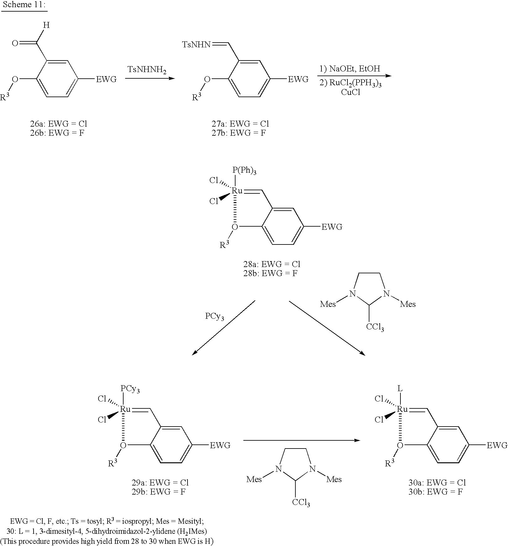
C1=C2C(=CC=C1[EWG])O([R3])[Ru](Cl)(Cl)([P(Ph)3])=C2.[PCy3].C1CN([Mes])C([CCl3])N1[Mes].C1CN([Mes])C([CCl3])N1[Mes].C1=C2C(=CC=C1[EWG])O([R3])[Ru](Cl)(Cl)([PCy3])=C2.C1=C2C(=CC=C1[EWG])O([R3])[Ru](Cl)(Cl)([L])=C2.C1=C(C(=O)[H])C(O[R3])=CC=C1[EWG].[TsNHNH2].C1=C(C=[TsNHN])C(O[R3])=CC=C1[EWG]
